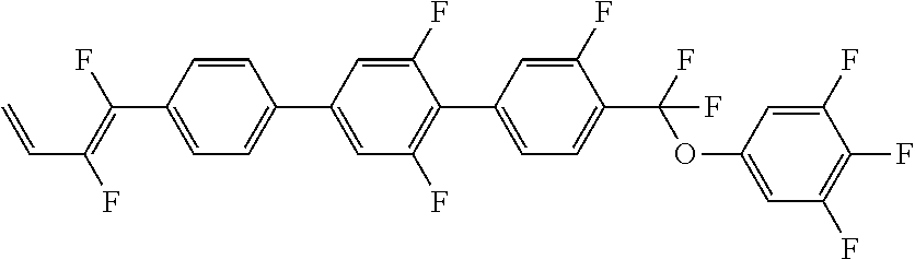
C1=CC(C2=CC(F)=C(C3=CC=C(C(OC4=CC(F)=C(F)C(F)=C4)(F)F)C(F)=C3)C(F)=C2)=CC=C1C(=C(F)C=C)F
